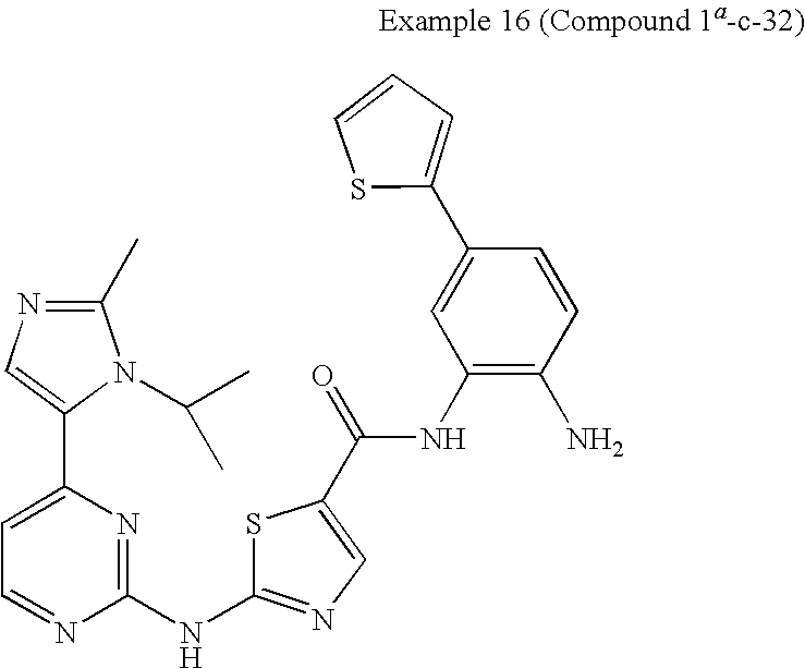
C1(C)=NC=C(C2=CC=NC(NC3=NC=C(C(=O)NC4=C(N)C=CC(C5=CC=CS5)=C4)S3)=N2)N1C(C)C
